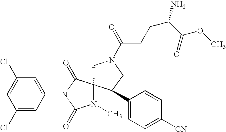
C1=C(Cl)C=C(N2C(=O)N(C)C3(C2=O)CN(C(=O)CCC(C(OC)=O)N)CC3C2=CC=C([CN])C=C2)C=C1Cl
